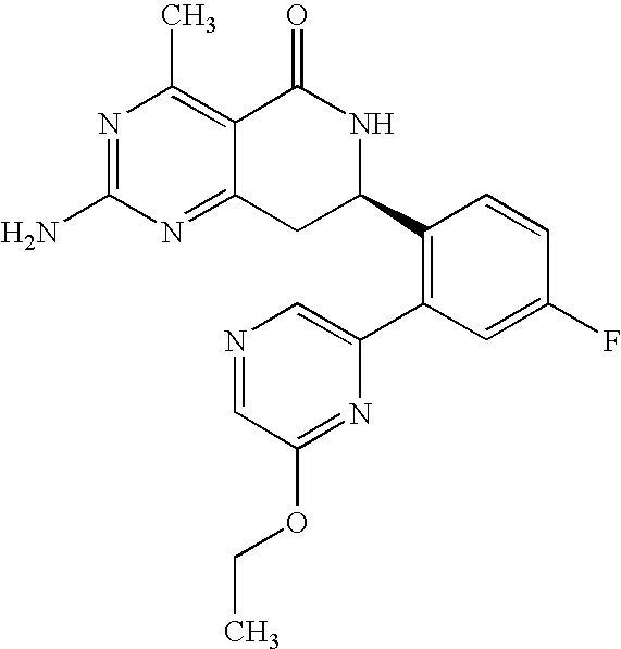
N1=C(N)N=C2C(=C1C)C(=O)NC(C1=C(C3=CN=CC(OCC)=N3)C=C(F)C=C1)C2
